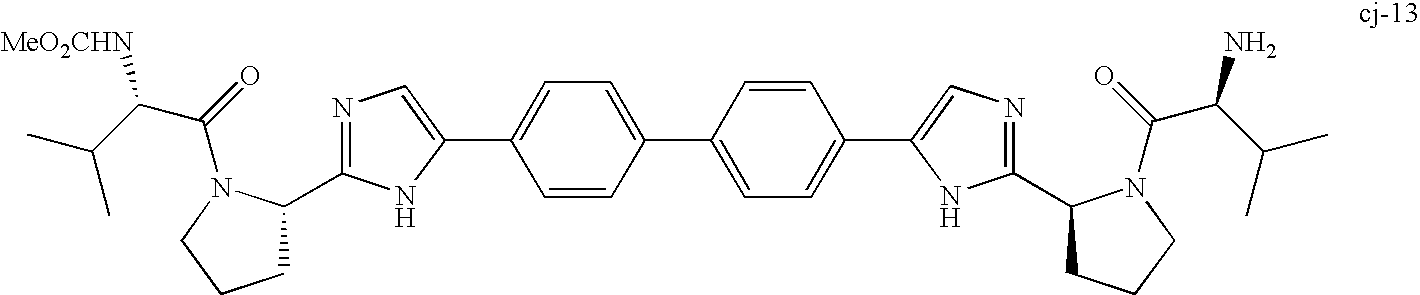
C1=CC(C2=CC=C(C3=CN=C(C4CCCN4C(=O)C(C(C)C)N)N3)C=C2)=CC=C1C1=CN=C(C2CCCN2C(=O)C(C(C)C)[MeO2CHN])N1
